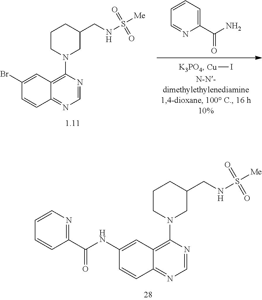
N1=CN=C2C(=C1N1CC(CNS([Me])(=O)=O)CCC1)C=C(NC(C1=NC=CC=C1)=O)C=C2.[Cu]I.C1=NC(C(N)=O)=CC=C1.N1=CN=C2C(=C1N1CC(CNS([Me])(=O)=O)CCC1)C=C(Br)C=C2
